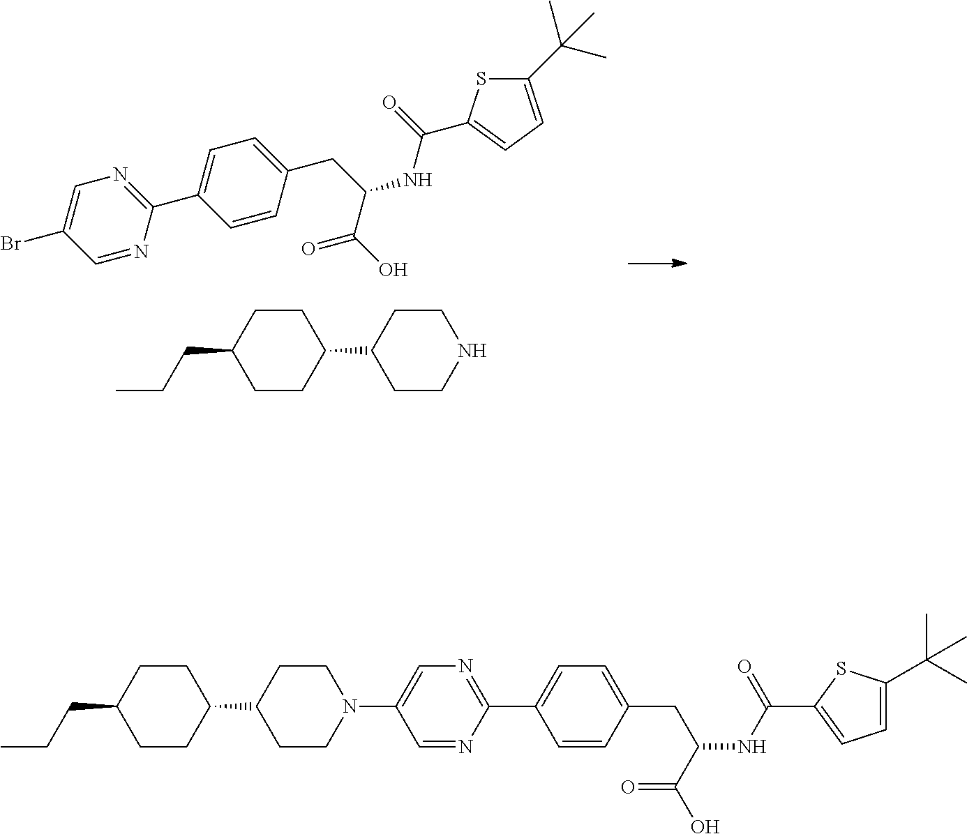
C1=NC(C2=CC=C(CC(C(=O)O)NC(=O)C3=CC=C(C(C)(C)C)S3)C=C2)=NC=C1Br.C1CC(C2CCNCC2)CCC1CCC.C1CC(C2CCN(C3=CN=C(C4=CC=C(CC(C(=O)O)NC(=O)C5=CC=C(C(C)(C)C)S5)C=C4)N=C3)CC2)CCC1CCC
